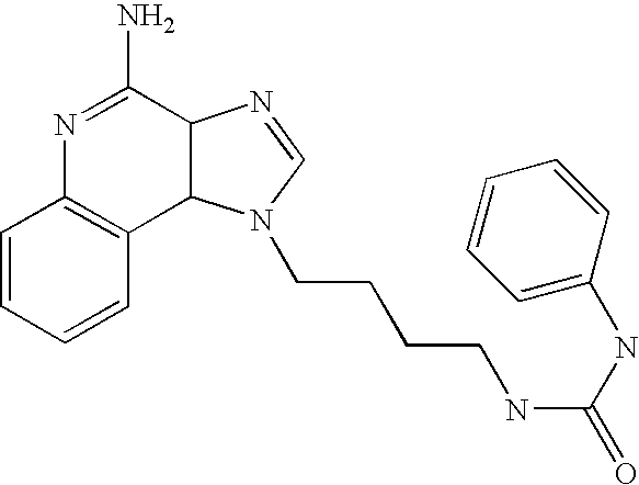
C1=CC=CC2=C1N=C(N)C1C2N(CCCCNC(NC2=CC=CC=C2)=O)C=N1
